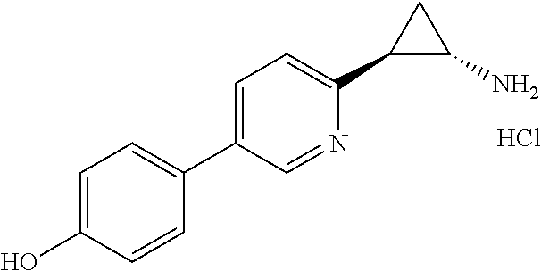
C1=C(O)C=CC(C2=CC=C(C3C(N)C3)N=C2)=C1.Cl
